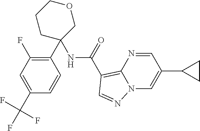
C1(C2=C(F)C=C(C(F)(F)F)C=C2)(NC(C2=C3N=CC(C4CC4)=CN3N=C2)=O)COCCC1
